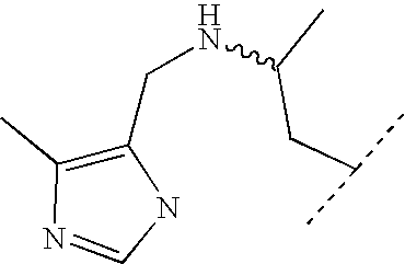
N(C(C)CC(C)C)CC1=C(C)N=CN1
